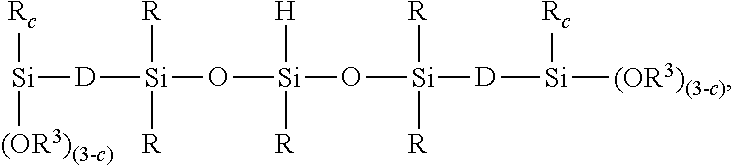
[Rc][Si]([(OR3)(3-c)])[D][Si]([R])([R])O[Si]([H])(O[Si]([R])([R])[D][Si]([Rc])[(OR3)(3-c)])[R]
